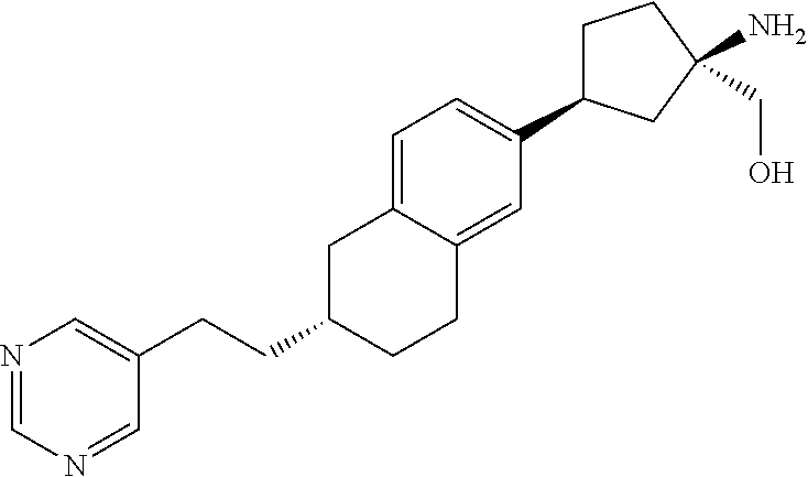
C1=C2C(=CC(C3CCC(N)(CO)C3)=C1)CCC(CCC1=CN=CN=C1)C2
